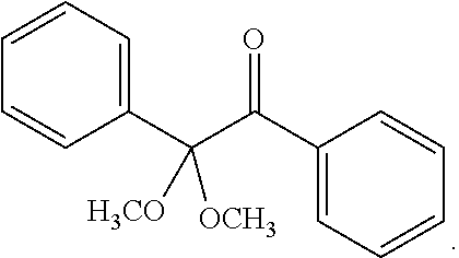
C1(C(C(C2=CC=CC=C2)=O)([OCH3])[H3CO])=CC=CC=C1
